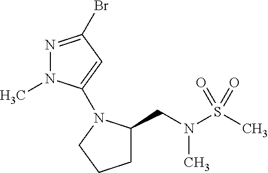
N1=C(Br)C=C(N2C(CN(S(C)(=O)=O)C)CCC2)N1C
